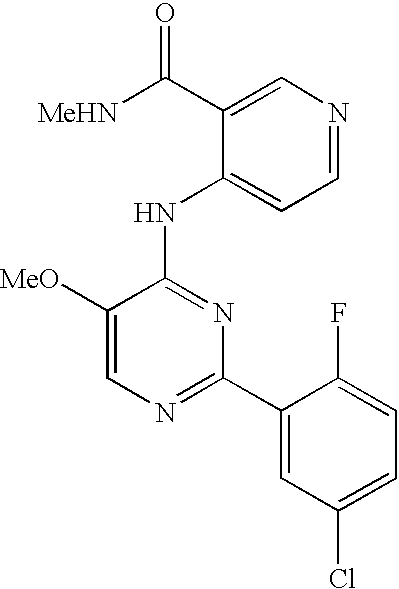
C1=C([MeO])C(NC2=CC=NC=C2C([MeHN])=O)=NC(C2=CC(Cl)=CC=C2F)=N1
